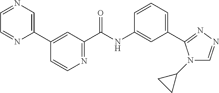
C1=CN=C(C(NC2=CC(C3=NN=CN3C3CC3)=CC=C2)=O)C=C1C1=CN=CC=N1
